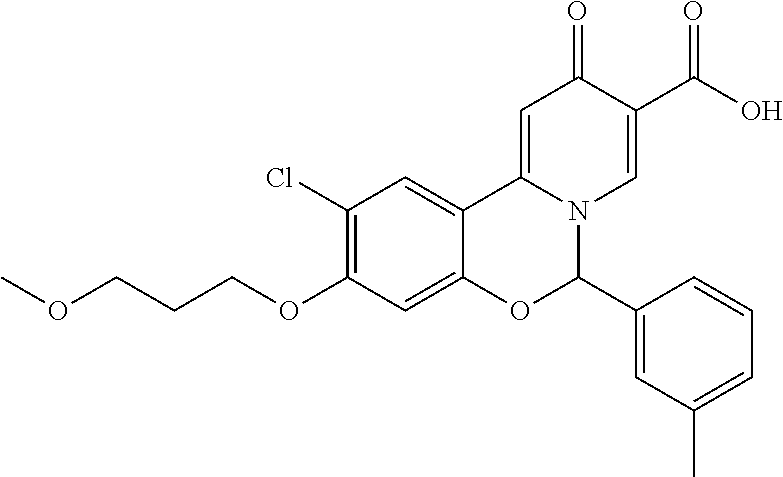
C1(Cl)=C(OCCCOC)C=C2C(=C1)C1=CC(=O)C(C(O)=O)=CN1C(C1=CC(C)=CC=C1)O2
